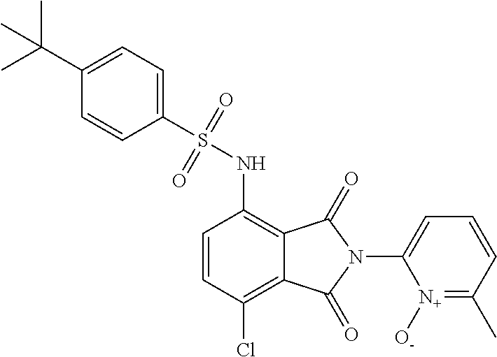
C1=CC(Cl)=C2C(=C1NS(C1=CC=C(C(C)(C)C)C=C1)(=O)=O)C(=O)N(C1=CC=CC(C)=[N+]1[O-])C2=O
